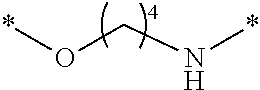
*OCN*
